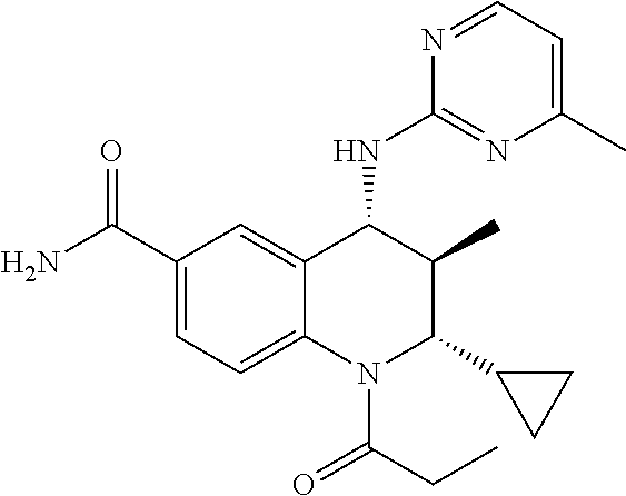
C12=CC(C(N)=O)=CC=C1N(C(CC)=O)C(C1CC1)C(C)C2NC1=NC(C)=CC=N1
